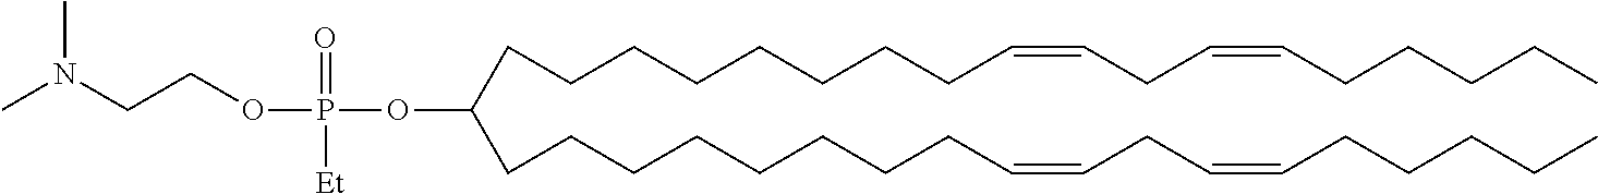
C(CCCCCCC=CCC=CCCCCC)CC(CCCCCCCCC=CCC=CCCCCC)OP(OCCN(C)C)(=O)[Et]
